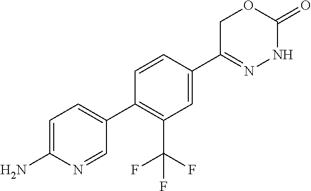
C1C(C2=CC(C(F)(F)F)=C(C3=CC=C(N)N=C3)C=C2)=NNC(=O)O1
